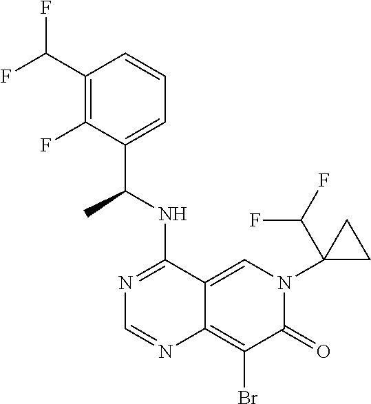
C12=CN(C3(C(F)F)CC3)C(=O)C(Br)=C1N=CN=C2NC(C1=CC=CC(C(F)F)=C1F)C
